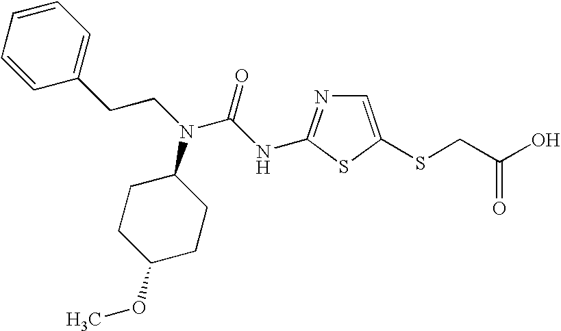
C1=C(SCC(=O)O)SC(NC(N(CCC2=CC=CC=C2)C2CCC(OC)CC2)=O)=N1
